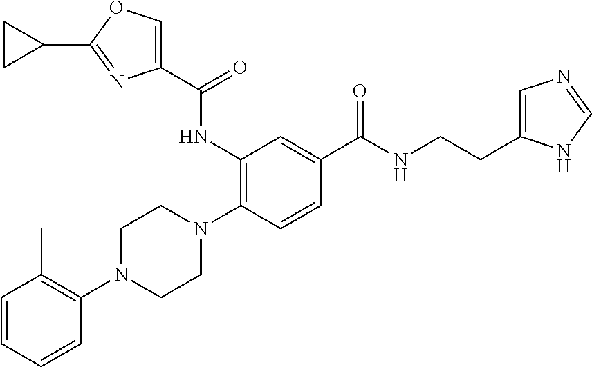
C1=CC=CC(N2CCN(C3=C(NC(=O)C4=COC(C5CC5)=N4)C=C(C(=O)NCCC4=CN=CN4)C=C3)CC2)=C1C
